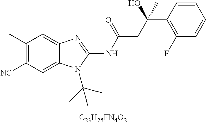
C1(C)=C([NC])C=C2C(=C1)N=C(NC(=O)CC(C1=C(F)C=CC=C1)(O)C)N2C(C)(C)C.[C23H25FN4O2]
